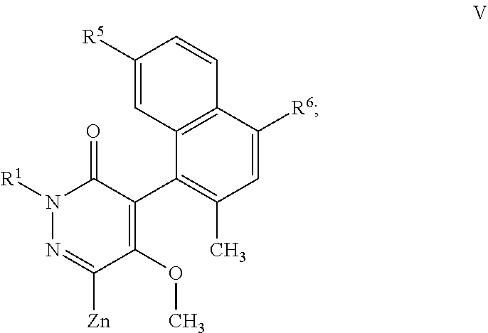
C1=C([R6])C2=C(C(C3=C(OC)C([Zn])=NN([R1])C3=O)=C1C)C=C([R5])C=C2
